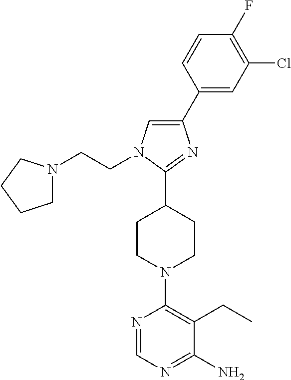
N1=CN=C(N)C(CC)=C1N1CCC(C2=NC(C3=CC(Cl)=C(F)C=C3)=CN2CCN2CCCC2)CC1
